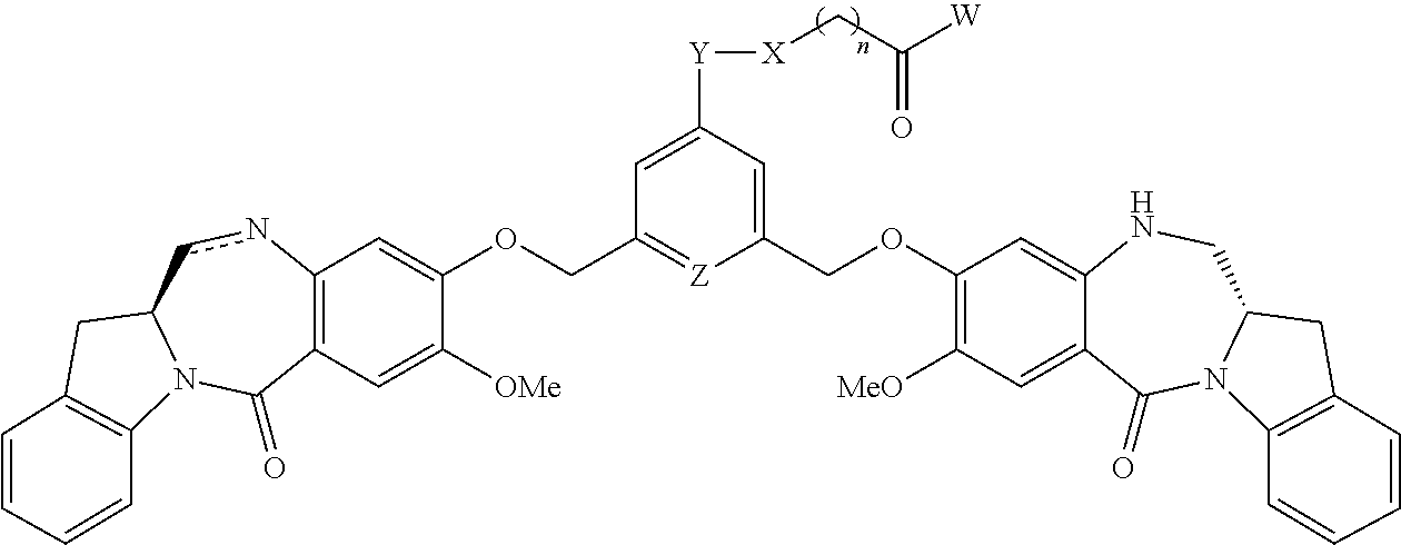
C12=C(C=C([OMe])C(OCC3=[Z]C(COC4=C([MeO])C=C5C(=C4)NCC4N(C5=O)C5=C(C4)C=CC=C5)=CC([Y][X]CC(=O)[W])=C3)=C1)C(=O)N1C(cn2)CC2=C1C=CC=C2
